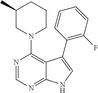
N1(C2=C3C(=NC=N2)NC=C3C2=C(F)C=CC=C2)CCCC(C)C1
